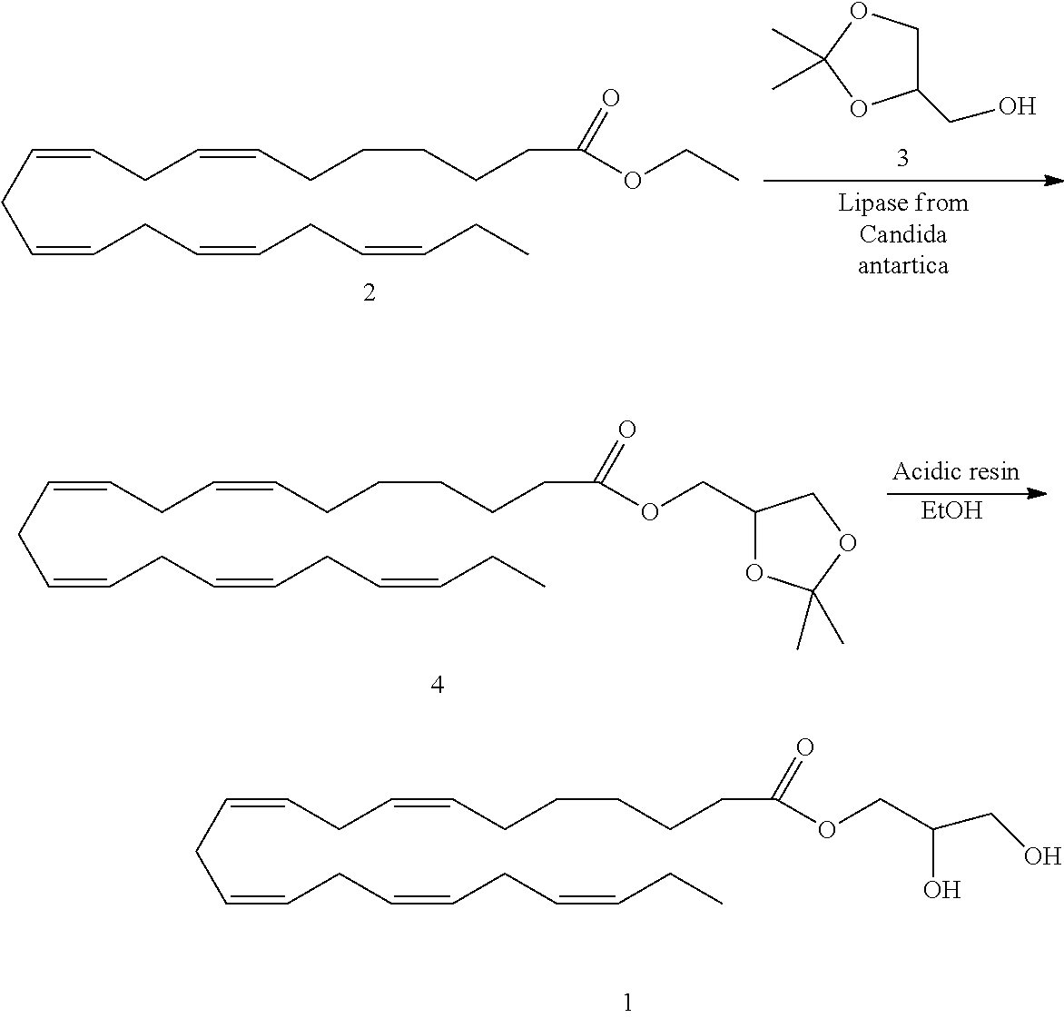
C1(CO)COC(C)(C)O1.C(=CCC=CCC=CCC=CCC)CC=CCCCCCC(OCC)=O.C(=CCC=CCC=CCC=CCC)CC=CCCCCCC(OCC1OC(C)(C)OC1)=O.[EtOH].C(=CCC=CCC=CCC=CCC)CC=CCCCCCC(OCC(O)CO)=O
